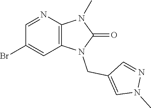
C12=C(N=CC(Br)=C1)N(C)C(=O)N2CC1=CN(C)N=C1
